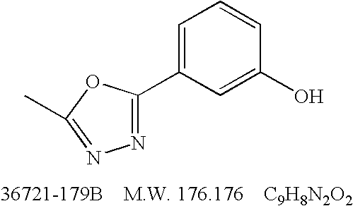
C1=C(C2=NN=C(C)O2)C=C(O)C=C1.[C9H8N2O2]
